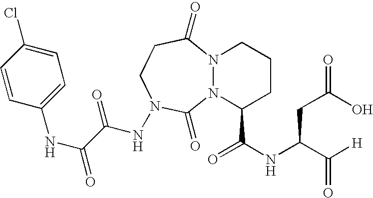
N12N(C(C(NC(C([H])=O)CC(=O)O)=O)CCC1)C(=O)N(NC(C(NC1=CC=C(Cl)C=C1)=O)=O)CCC2=O
